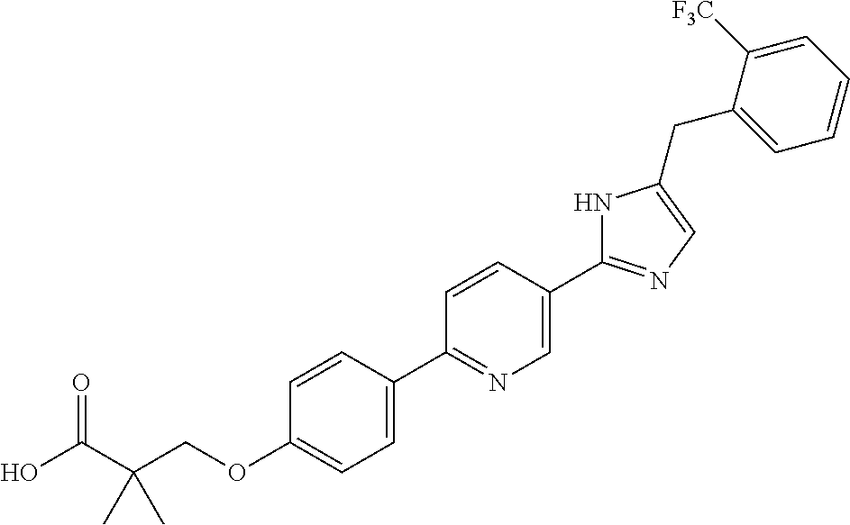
OC(C(COC1=CC=C(C2=NC=C(C3=NC=C(CC4=CC=CC=C4[F3C])N3)C=C2)C=C1)(C)C)=O
